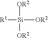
[R1][Si]([OR2])([OR2])[OR2]
